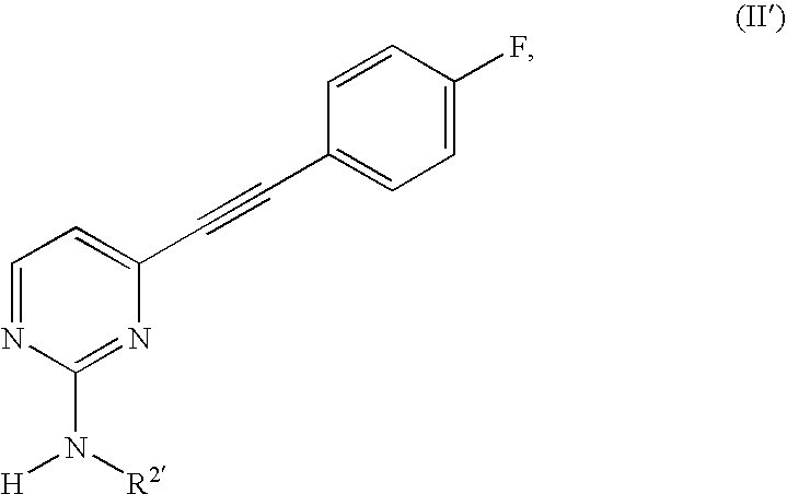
C1=NC(N([H])[R2])=NC(C#CC2=CC=C(F)C=C2)=C1
